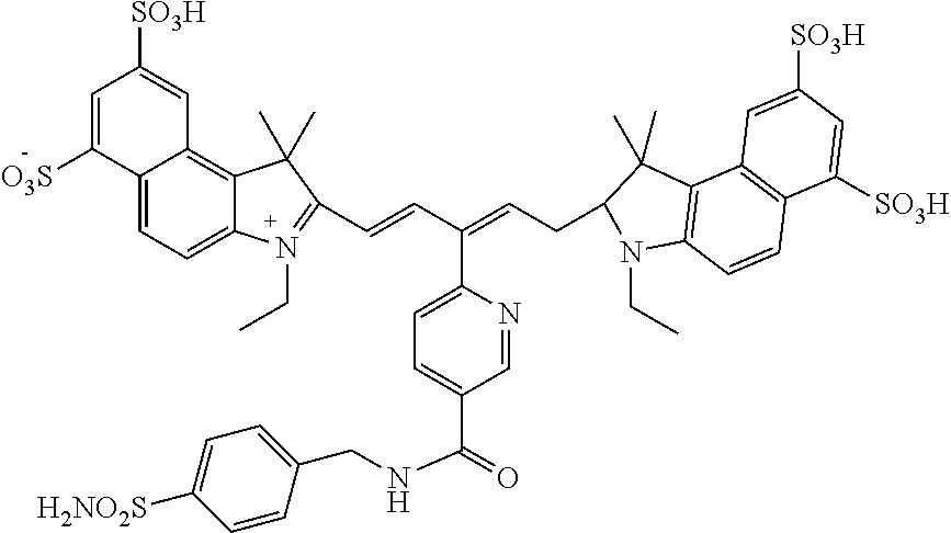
C1=C([O3S])C2=CC=C3C(=C2C=C1[SO3H])C(C)(C)C(C=CC(=CCC1N(CC)C2=C(C1(C)C)C1=C(C=C2)C([SO3H])=CC([SO3H])=C1)C1=CC=C(C(NCC2=CC=C([H2NO2S])C=C2)=O)C=N1)=N3CC
